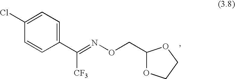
C1(C(=NOCC2OCCO2)[CF3])=CC=C(Cl)C=C1
